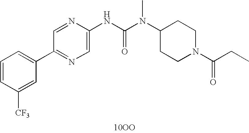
[10OO].C1(C2=CC=CC([CF3])=C2)=NC=C(NC(N(C)C2CCN(C(=O)CC)CC2)=O)N=C1
